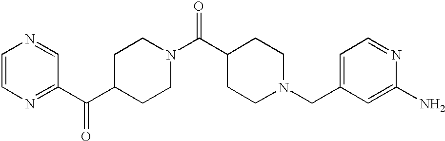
C1=CN=C(C(C2CCN(C(C3CCN(CC4=CC=NC(N)=C4)CC3)=O)CC2)=O)C=N1
